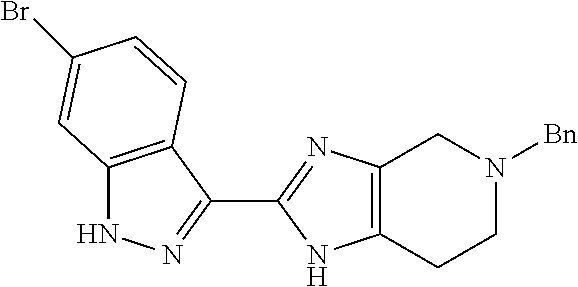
BrC1=CC2=C(C(C3=NC4=C(N3)CCN([Bn])C4)=NN2)C=C1
